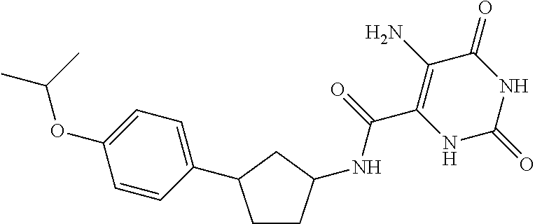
C(C1=C(N)C(=O)NC(=O)N1)(=O)NC1CCC(C2=CC=C(OC(C)C)C=C2)C1
